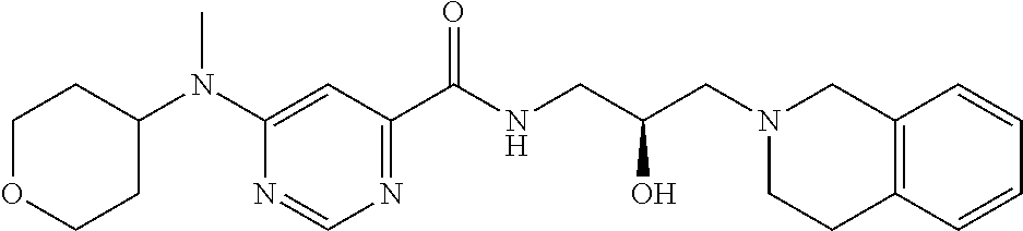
C(NCC(CN1CC2=C(CC1)C=CC=C2)O)(=O)C1=NC=NC(N(C2CCOCC2)C)=C1
